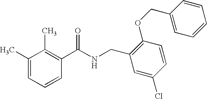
C1(C)=CC=CC(C(NCC2=C(OCC3=CC=CC=C3)C=CC(Cl)=C2)=O)=C1C
